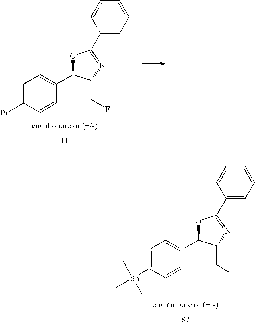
C1=C(Br)C=CC(C2OC(C3=CC=CC=C3)=NC2CF)=C1.C1=C([Sn](C)(C)C)C=CC(C2OC(C3=CC=CC=C3)=NC2CF)=C1
